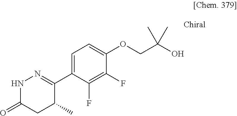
N1C(=O)CC(C)C(C2=CC=C(OCC(O)(C)C)C(F)=C2F)=N1
